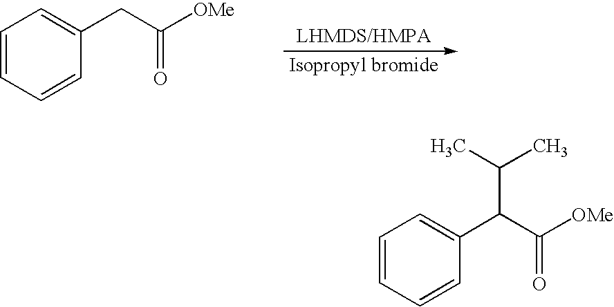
C1=CC=CC(CC([OMe])=O)=C1.C1=CC=CC(C(C([OMe])=O)C(C)C)=C1
